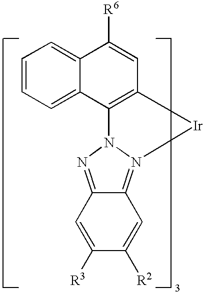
C1=CC=C2C(=C1)C([R6])=CC1=C2N2N=C3C(=N2[Ir]1)C=C([R2])C([R3])=C3
